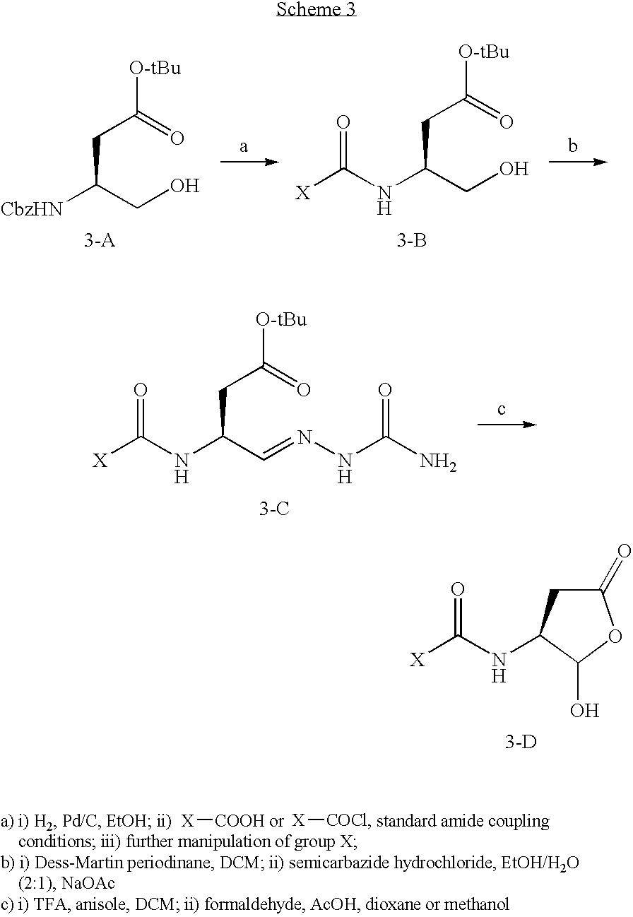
C1(=O)CC(NC([X])=O)C(O)O1.[3-D].C(C(C=NNC(N)=O)NC([X])=O)C(=O)[O-tBu].[3-C].C(C(CO)[CbzHN])C(=O)[O-tBu].C(C(CO)NC([X])=O)C(=O)[O-tBu].[3-B].[X][COOH].[X][COCl]
